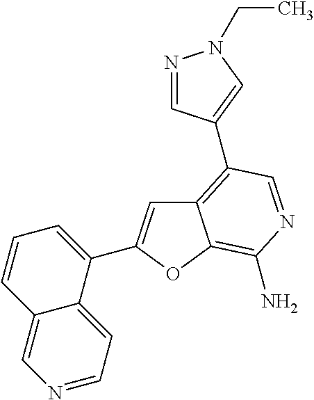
C12=C(C3=CN(CC)N=C3)C=NC(N)=C1OC(C1=CC=CC3=CN=CC=C13)=C2
